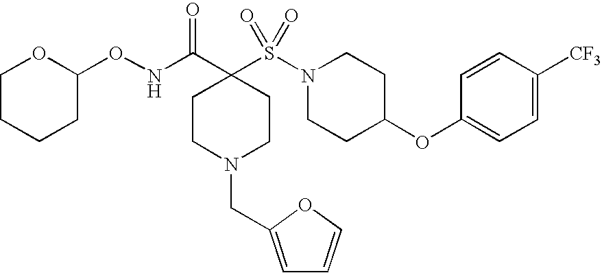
C1CN(CC2=CC=CO2)CCC1(C(NOC1OCCCC1)=O)S(N1CCC(OC2=CC=C([CF3])C=C2)CC1)(=O)=O
